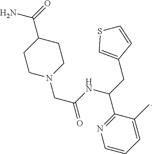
C1CN(CC(=O)NC(CC2=CSC=C2)C2=NC=CC=C2C)CCC1C(=O)N
